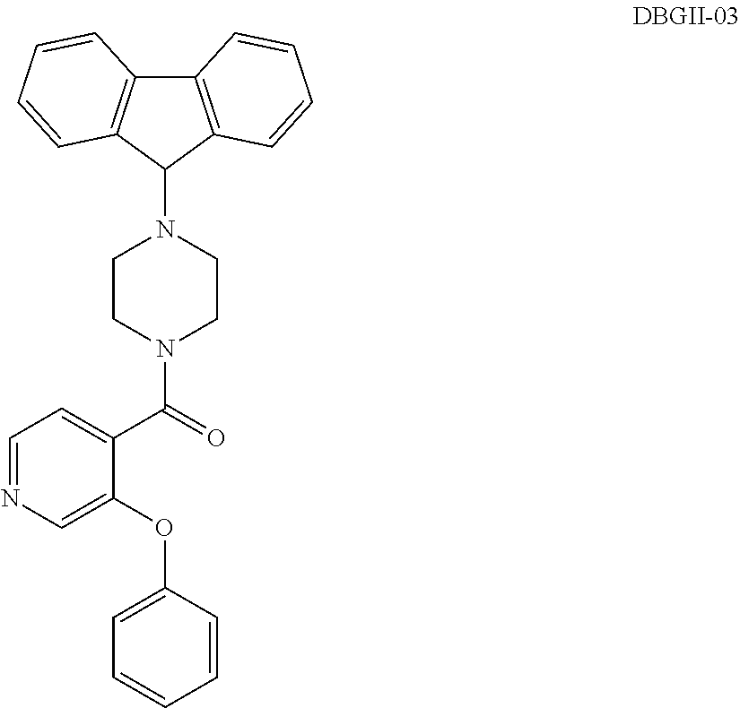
C12=C(C(N3CCN(C(=O)C4=CC=NC=C4OC4=CC=CC=C4)CC3)C3=C1C=CC=C3)C=CC=C2
